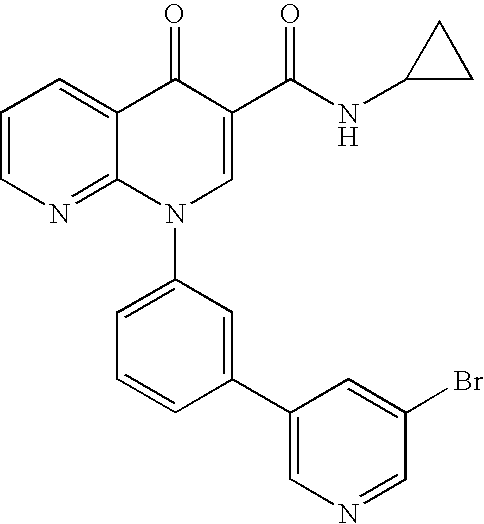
C1=CN=C2C(=C1)C(=O)C(C(NC1CC1)=O)=CN2C1=CC=CC(C2=CN=CC(Br)=C2)=C1
